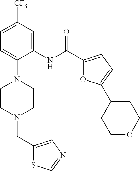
C1=C([CF3])C=C(NC(C2=CC=C(C3CCOCC3)O2)=O)C(N2CCN(CC3=CN=CS3)CC2)=C1
